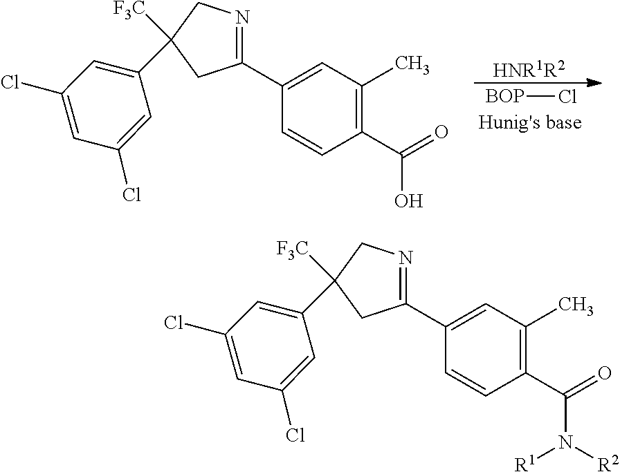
C1(Cl)=CC(Cl)=CC(C2([F3C])CN=C(C3=CC(C)=C(C(=O)N([R2])[R1])C=C3)C2)=C1.C1(Cl)=CC(Cl)=CC(C2([F3C])CN=C(C3=CC(C)=C(C(=O)O)C=C3)C2)=C1.[HNR1R2].[BOP]Cl
